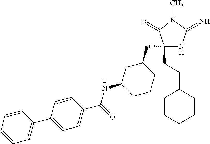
C1(CC2CC(NC(=O)C3=CC=C(C4=CC=CC=C4)C=C3)CCC2)(CCC2CCCCC2)NC(=N)N(C)C1=O
